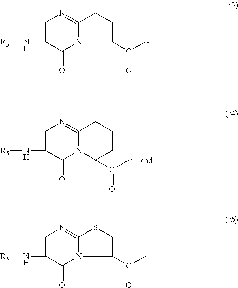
C1(C(C)=O)CCC2=NC=C(N[R5])C(=O)N12.C12=NC=C(N[R5])C(=O)N1C(C(C)=O)CCC2.C1(C(C)=O)CSC2=NC=C(N[R5])C(=O)N12
